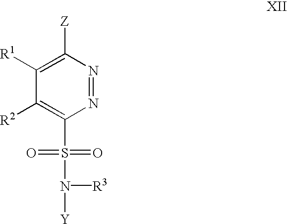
N1=NC([Z])=C([R1])C([R2])=C1S(=O)(=O)N([Y])[R3]
